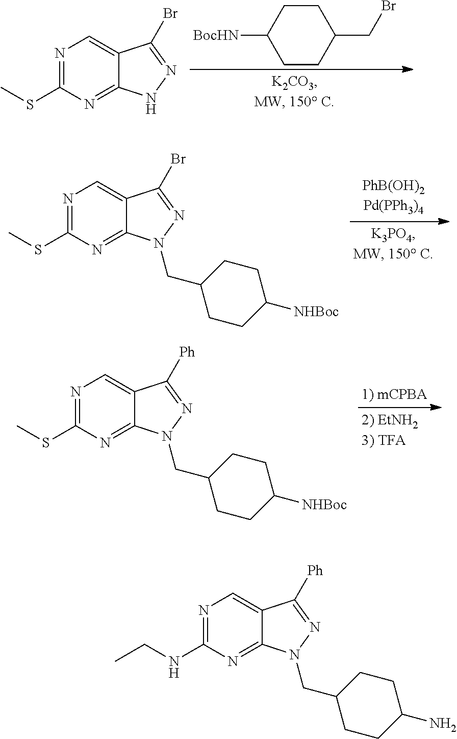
C1CC([BocHN])CCC1CBr.N1=C(SC)N=C2C(=C1)C(Br)=NN2.N1=C(NCC)N=C2C(=C1)C([Ph])=NN2CC1CCC(N)CC1.N1=C(SC)N=C2C(=C1)C(Br)=NN2CC1CCC([NHBoc])CC1.N1=C(SC)N=C2C(=C1)C([Ph])=NN2CC1CCC([NHBoc])CC1
